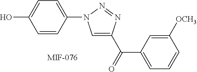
C1=CC(N2C=C(C(C3=CC=CC([OCH3])=C3)=O)N=N2)=CC=C1O
